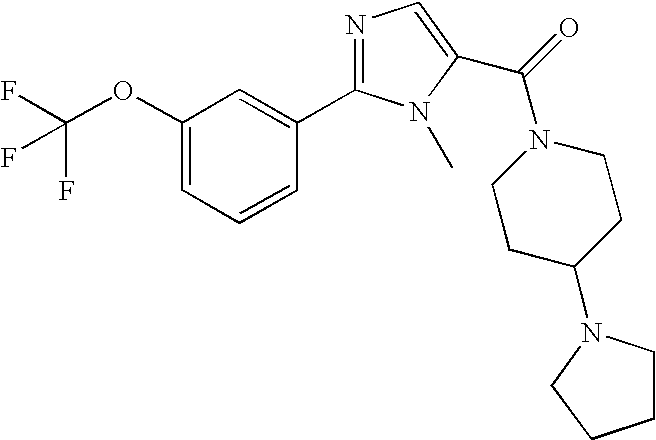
C(OC1=CC=CC(C2=NC=C(C(=O)N3CCC(N4CCCC4)CC3)N2C)=C1)(F)(F)F
